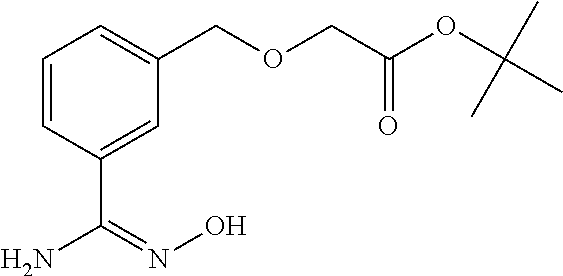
C1=CC(C(N)=NO)=CC(COCC(OC(C)(C)C)=O)=C1
